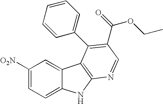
C1([O2N])=CC=C2C(=C1)C1=C(N2)N=CC(C(=O)OCC)=C1C1=CC=CC=C1
